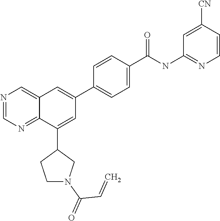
C1(C(NC2=NC=CC([CN])=C2)=O)=CC=C(C2=CC3=CN=CN=C3C(C3CCN(C(=O)C=C)C3)=C2)C=C1
